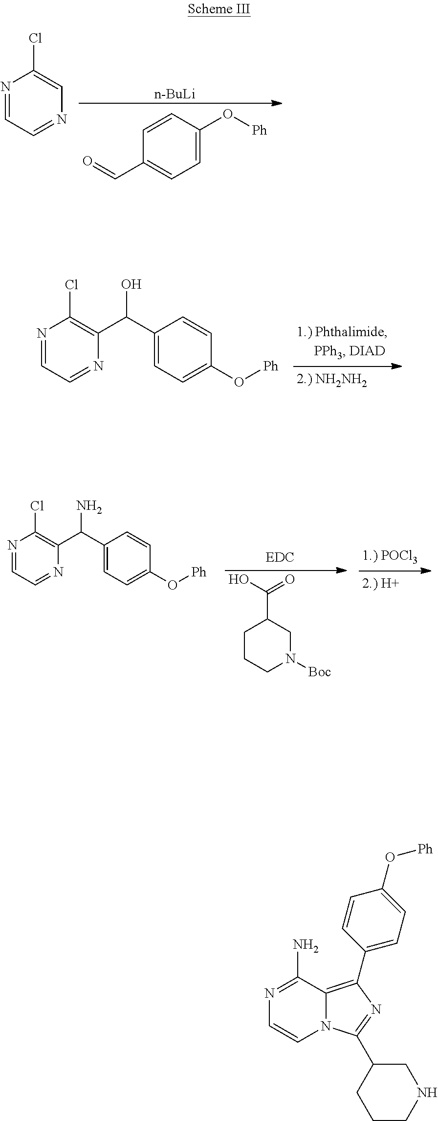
[n-BuLi].C1=CC(C=O)=CC=C1O[Ph].N1=CC=NC=C1Cl.N1=CC=NC(C(O)C2=CC=C(O[Ph])C=C2)=C1Cl.N1=CC=NC(C(N)C2=CC=C(O[Ph])C=C2)=C1Cl.C1CCN([Boc])CC1C(=O)O.C1(N)=NC=CN2C1=C(C1=CC=C(O[Ph])C=C1)N=C2C1CCCNC1
